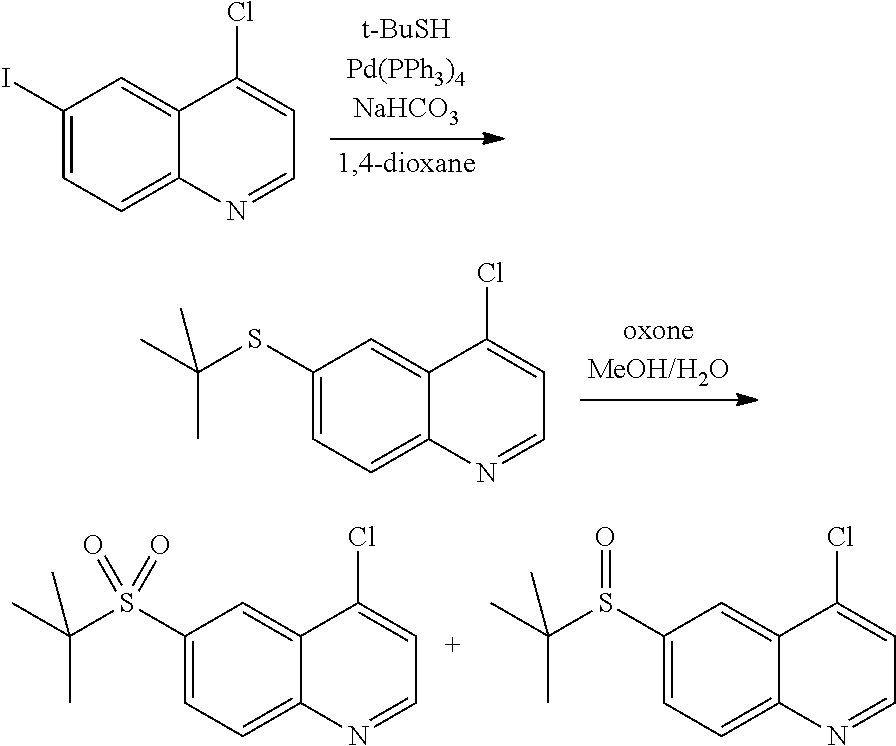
C1(I)=CC=C2C(=C1)C(Cl)=CC=N2.C1(SC(C)(C)C)=CC=C2C(=C1)C(Cl)=CC=N2.C1(S(C(C)(C)C)(=O)=O)=CC=C2C(=C1)C(Cl)=CC=N2.C1(S(C(C)(C)C)=O)=CC=C2C(=C1)C(Cl)=CC=N2
